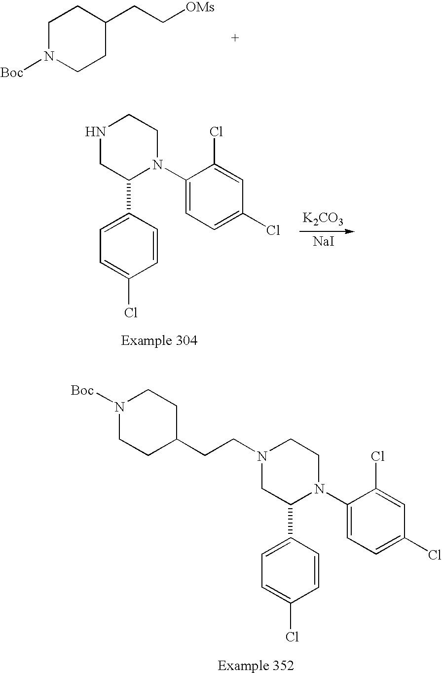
C1N([Boc])CCC(CC[OMs])C1.N1([Boc])CCC(CCN2CC(C3=CC=C(Cl)C=C3)N(C3=CC=C(Cl)C=C3Cl)CC2)CC1.N1CC(C2=CC=C(Cl)C=C2)N(C2=CC=C(Cl)C=C2Cl)CC1.[K2CO3].[NaI]
